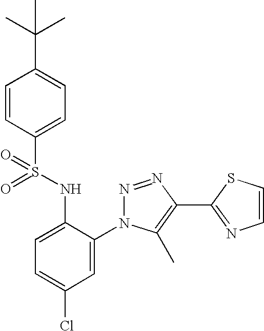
C1=CC(S(=O)(NC2=CC=C(Cl)C=C2N2N=NC(C3=NC=CS3)=C2C)=O)=CC=C1C(C)(C)C
